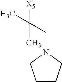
C1CCN(CC([X5])(C)C)C1
